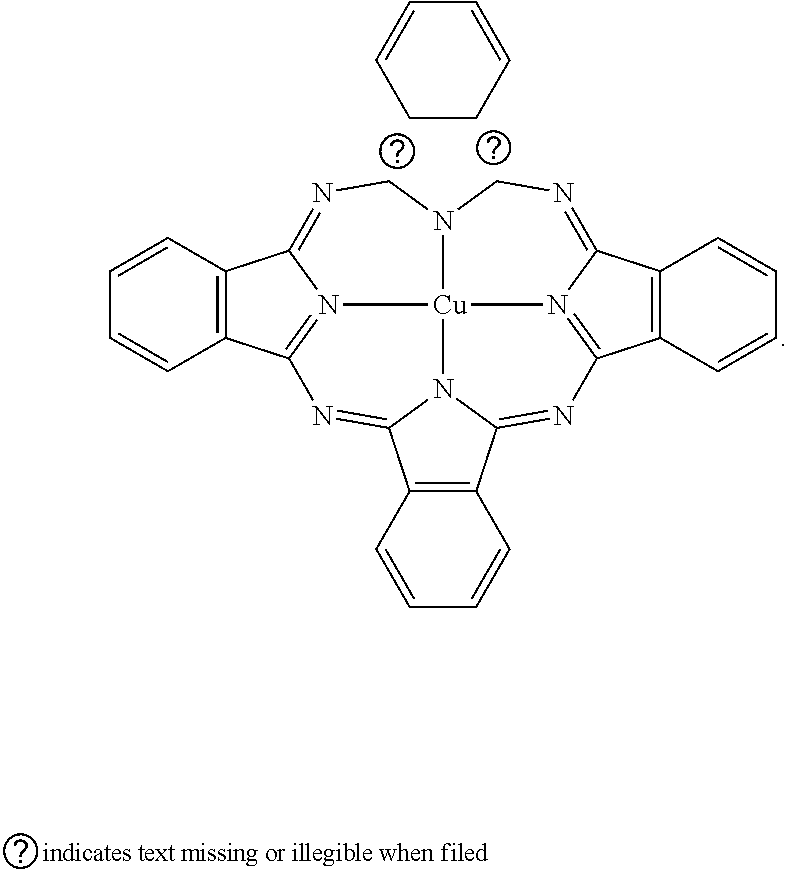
C1=CCCC=C1.C1=CC2=C(C=C1)C1=N3C2=NCN2CN=C4C5=C(C=CC=C5)C5=N4[Cu]32N2C(=N1)C1=C(C=CC=C1)C2=N5
